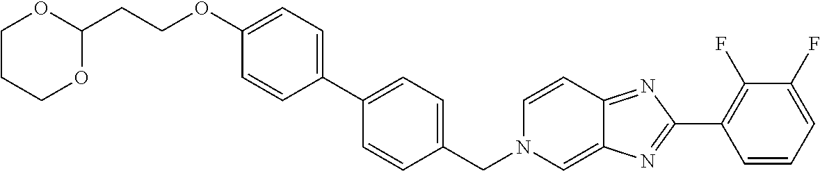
C1(OCCC2OCCCO2)=CC=C(C2=CC=C(CN3C=C4C(=NC(C5=C(F)C(F)=CC=C5)=N4)C=C3)C=C2)C=C1
